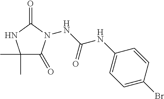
N(C(NC1=CC=C(Br)C=C1)=O)N1C(=O)C(C)(C)NC1=O
